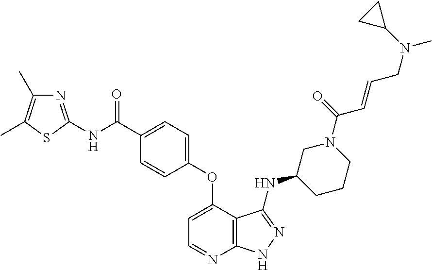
N(C(=O)C1=CC=C(OC2=CC=NC3=C2C(NC2CCCN(C(=O)C=CCN(C4CC4)C)C2)=NN3)C=C1)C1=NC(C)=C(C)S1
